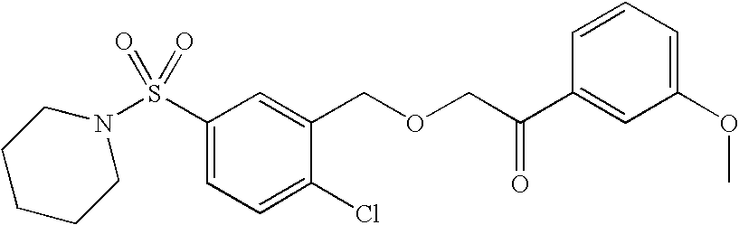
S(C1=CC=C(Cl)C(COCC(C2=CC(OC)=CC=C2)=O)=C1)(=O)(=O)N1CCCCC1
